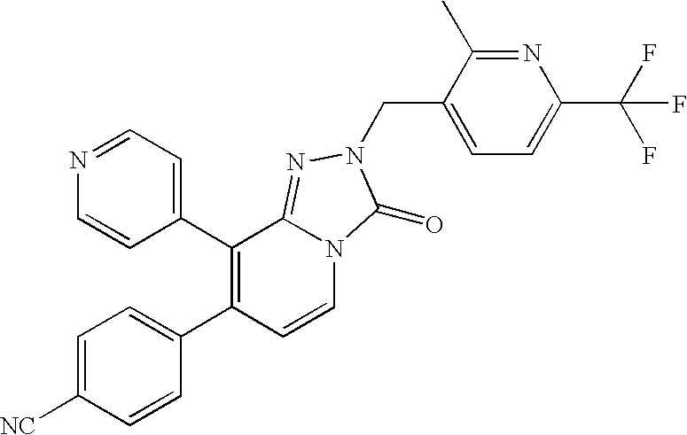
N1=CC=C(C2=C(C3=CC=C([NC])C=C3)C=CN3C2=NN(CC2=CC=C(C(F)(F)F)N=C2C)C3=O)C=C1
